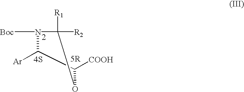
[4S].[5R].[Boc]N1C([R1])([R2])OC([COOH])C1[Ar]
